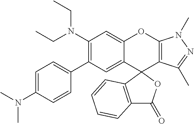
C1(N(CC)CC)=C(C2=CC=C(N(C)C)C=C2)C=C2C(=C1)OC1=C(C(C)=NN1C)C21OC(=O)C2=C1C=CC=C2
